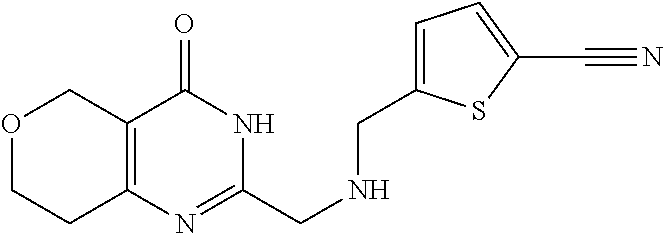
C12=C(COCC1)C(=O)NC(CNCC1=CC=C(C#N)S1)=N2
